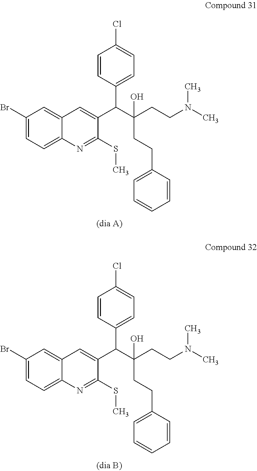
C1(Br)=CC=C2C(=C1)C=C(C(C(CCN(C)C)(O)CCC1=CC=CC=C1)C1=CC=C(Cl)C=C1)C(SC)=N2.C1(Br)=CC=C2C(=C1)C=C(C(C(CCN(C)C)(O)CCC1=CC=CC=C1)C1=CC=C(Cl)C=C1)C(SC)=N2
